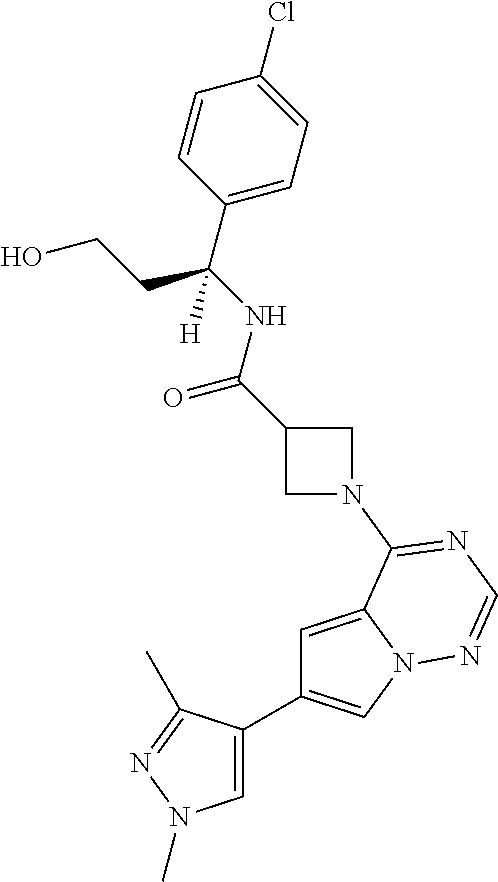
C1=C(C2=CN3C(=C2)C(N2CC(C(NC(C4=CC=C(Cl)C=C4)(CCO)[H])=O)C2)=NC=N3)C(C)=NN1C
